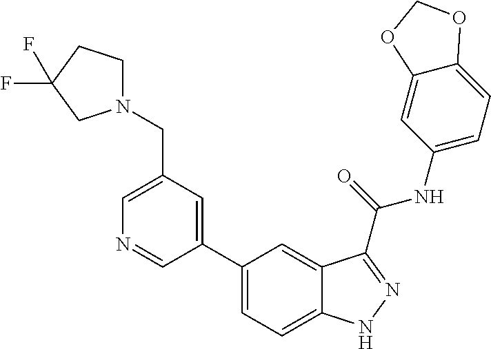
C1(CN2CCC(F)(F)C2)=CN=CC(C2=CC=C3C(=C2)C(C(NC2=CC=C4C(=C2)OCO4)=O)=NN3)=C1
